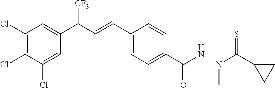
C1(Cl)=C(Cl)C(Cl)=CC(C(C=CC2=CC=C(C(N)=O)C=C2)[CF3])=C1.N(C(C1CC1)=S)C
